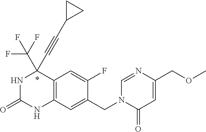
N1C(=O)NC2=C(C1(C#CC1CC1)C(F)(F)F)C=C(F)C(CN1C(=O)C=C(COC)N=C1)=C2
